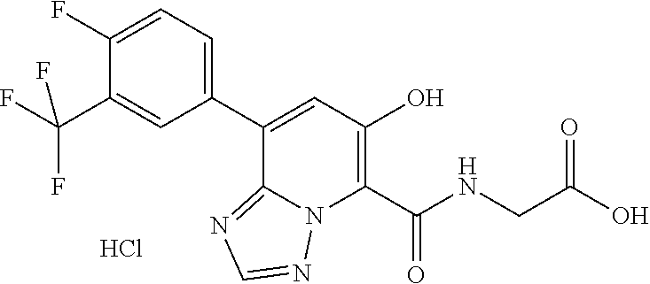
C1(C2=CC(O)=C(C(NCC(O)=O)=O)N3C2=NC=N3)=CC=C(F)C(C(F)(F)F)=C1.Cl
